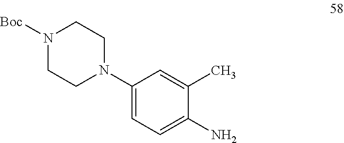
N1([Boc])CCN(C2=CC=C(N)C(C)=C2)CC1
